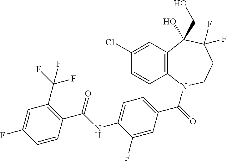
C1(Cl)=CC2=C(C=C1)N(C(=O)C1=CC=C(NC(C3=C(C(F)(F)F)C=C(F)C=C3)=O)C(F)=C1)CCC(F)(F)C2(O)CO
